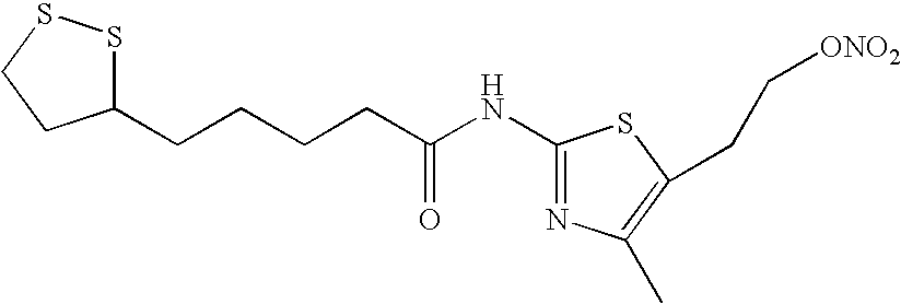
C1(CCCCC(NC2=NC(C)=C(CC[ONO2])S2)=O)SSCC1
